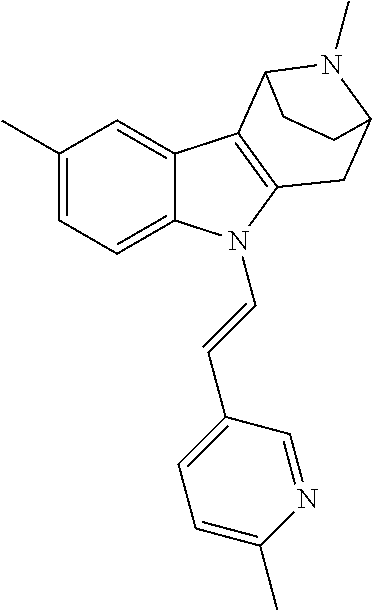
C1(C)=CC=C2C(=C1)C1=C(N2C=CC2=CC=C(C)N=C2)CC2N(C)C1CC2
